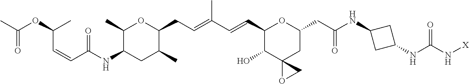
C1(C)C(NC(C=CC(OC(C)=O)C)=O)CC(C)C(CC=C(C=CC2C(O)C3(CC(CC(NC4CC(NC(N[X])=O)C4)=O)O2)OC3)C)O1
